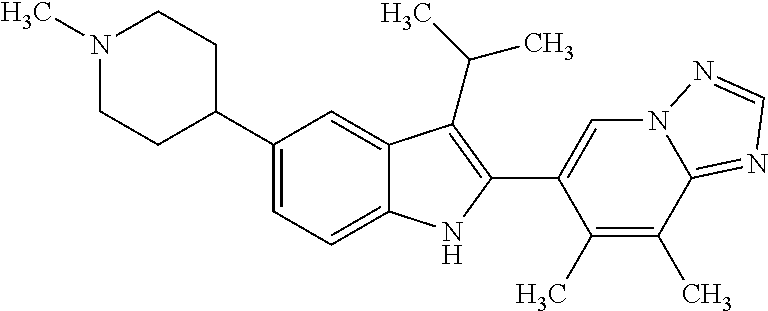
N1(C)CCC(C2=CC=C3C(=C2)C(C(C)C)=C(C2=CN4C(=NC=N4)C(C)=C2C)N3)CC1
